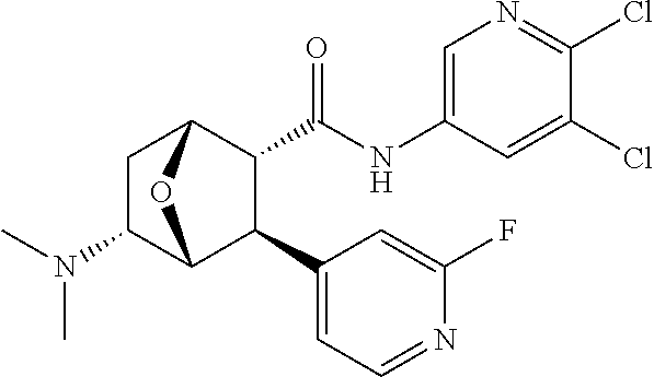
CN(C1C2C(C3=CC=NC(F)=C3)C(C(NC3=CN=C(Cl)C(Cl)=C3)=O)C(C1)O2)C
